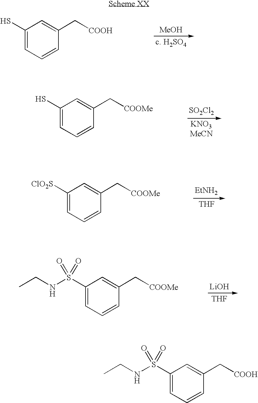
C1(S)=CC=CC(C[COOH])=C1.[MeOH].[c. H2SO4].C1(S)=CC=CC(C[COOMe])=C1.[SO2Cl2].[KNO3MeCN].C1([ClO2S])=CC=CC(C[COOMe])=C1.[EtNH2].[THF].C1(S(NCC)(=O)=O)=CC=CC(C[COOMe])=C1.[LiOH].[THF].C1(S(NCC)(=O)=O)=CC=CC(C[COOH])=C1
